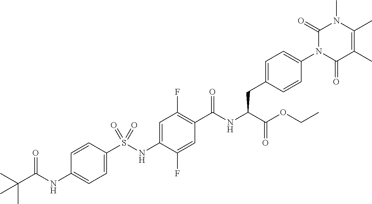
C1=C(S(NC2=CC(F)=C(C(NC(C(OCC)=O)CC3=CC=C(N4C(=O)C(C)=C(C)N(C)C4=O)C=C3)=O)C=C2F)(=O)=O)C=CC(NC(C(C)(C)C)=O)=C1
